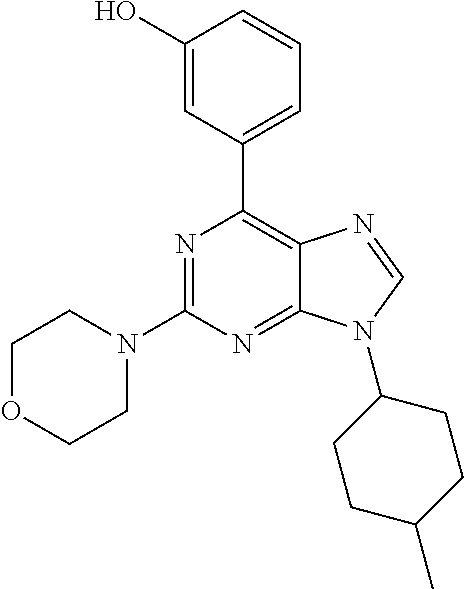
N1=C(N2CCOCC2)N=C2C(=C1C1=CC=CC(O)=C1)N=CN2C1CCC(C)CC1
